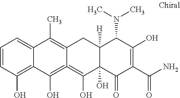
C1=CC(O)=C2C(=C1)C(C)=C1C(=C2O)=C(O)C2(O)C([H])(C1)C(N(C)C)C(O)=C(C(N)=O)C2=O
